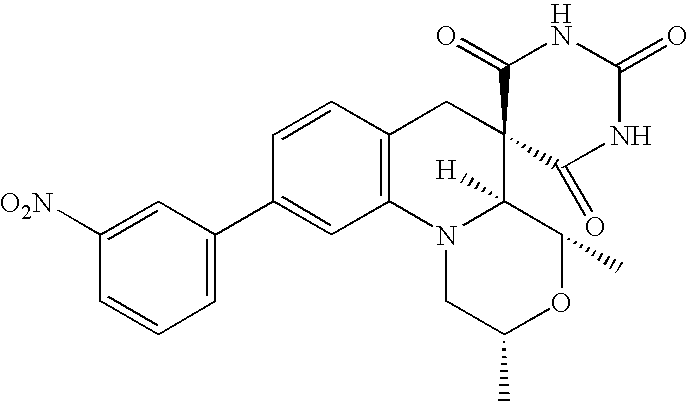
C1=CC=C(C2=CC3=C(C=C2)CC2(C4([H])N3CC(C)OC4C)C(=O)NC(=O)NC2=O)C=C1[O2N]
